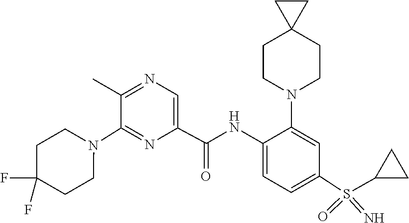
C1CN(C2=NC(C(NC3=CC=C(S(=N)(=O)C4CC4)C=C3N3CCC4(CC3)CC4)=O)=CN=C2C)CCC1(F)F
